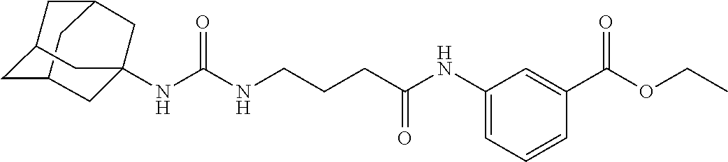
C12CC3CC(C1)CC(NC(NCCCC(NC1=CC=CC(C(OCC)=O)=C1)=O)=O)(C3)C2
